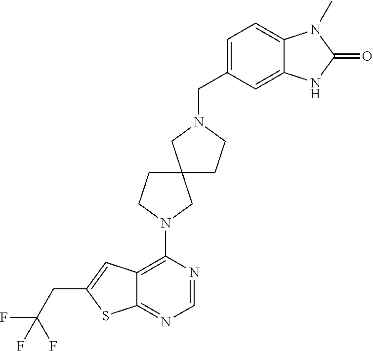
C12=C(N3CCC4(C3)CCN(CC3=CC=C5C(=C3)NC(=O)N5C)C4)N=CN=C1SC(CC(F)(F)F)=C2
